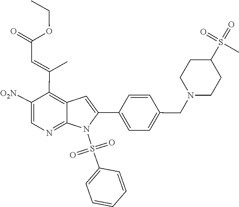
C1=CC(CN2CCC(S(=O)(=O)C)CC2)=CC=C1C1=CC2=C(C(=CC(=O)OCC)C)C([O2N])=CN=C2N1S(=O)(C1=CC=CC=C1)=O
